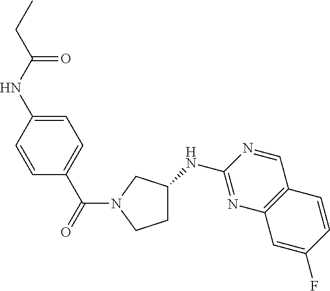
C1=C(NC(=O)CC)C=CC(C(=O)N2CCC(NC3=NC4=C(C=N3)C=CC(F)=C4)C2)=C1
